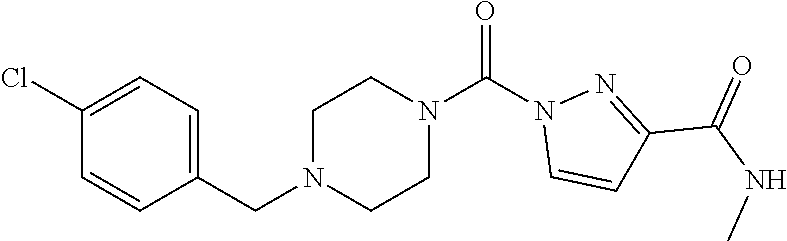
ClC1=CC=C(CN2CCN(C(N3C=CC(C(=O)NC)=N3)=O)CC2)C=C1
